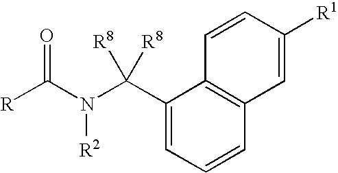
C1(C(N([R2])C(=O)[R])([R8])[R8])=CC=CC2=C1C=CC([R1])=C2
